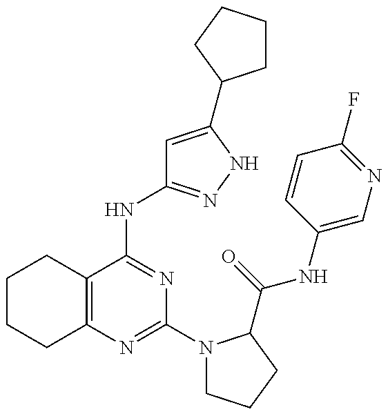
C12=C(C(NC3=NNC(C4CCCC4)=C3)=NC(N3CCCC3C(=O)NC3=CN=C(F)C=C3)=N1)CCCC2
